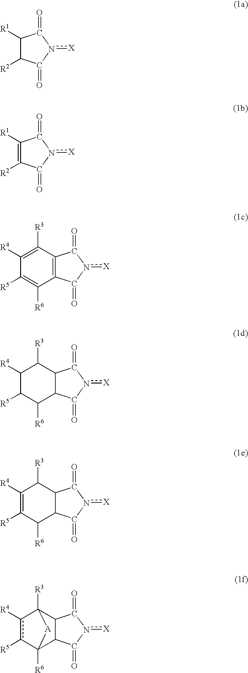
C1([R1])C([R2])C(=O)n([X])C1=O.C1([R1])=C([R2])C(=O)n([X])C1=O.C12=C(C(=O)n([X])C1=O)C([R6])=C([R5])C([R4])=C2[R3].C12C(C(=O)n([X])C1=O)C([R6])C([R5])C([R4])C2[R3].C12C(C(=O)n([X])C1=O)C([R6])C([R5])=C([R4])C2[R3].C12C(C(=O)n([X])C1=O)C1([R6])c([R5])c([R4])C2([R3])[A]1
